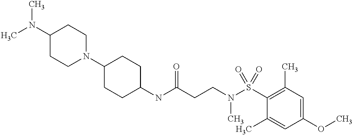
C1(NC(CCN(C)S(=O)(C2=C(C)C=C(OC)C=C2C)=O)=O)CCC(N2CCC(N(C)C)CC2)CC1
